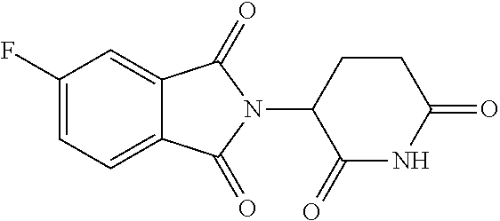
C1(F)=CC=C2C(=C1)C(=O)N(C1C(=O)NC(=O)CC1)C2=O
